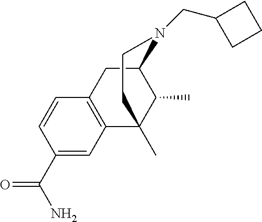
C1(C(N)=O)=CC2=C(C=C1)CC1C(C)C2(C)CCN1CC1CCC1
